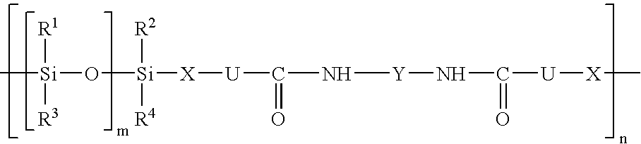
[Si]([R1])([R3])(O[Si]([R2])([R4])[X][U]C(N[Y]NC(=O)[U][X]C)=O)C
